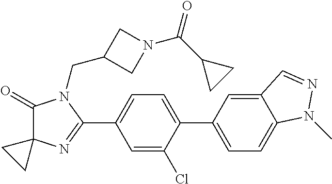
C1(=O)C2(N=C(C3=CC=C(C4=CC=C5C(=C4)C=NN5C)C(Cl)=C3)N1CC1CN(C(C3CC3)=O)C1)CC2
